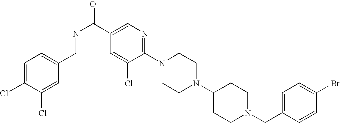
C1(Br)=CC=C(CN2CCC(N3CCN(C4=NC=C(C(NCC5=CC=C(Cl)C(Cl)=C5)=O)C=C4Cl)CC3)CC2)C=C1
